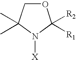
O1CC(C)(C)N([X])C1([R2])[R1]
